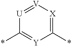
C1(*)=[Y]C(*)=[X][V]=[U]1
